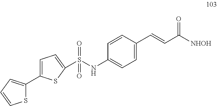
S(=O)(NC1=CC=C(C=CC([NHOH])=O)C=C1)(=O)C1=CC=C(C2=CC=CS2)S1
